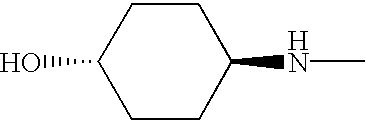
C1CC(NC)CCC1O
